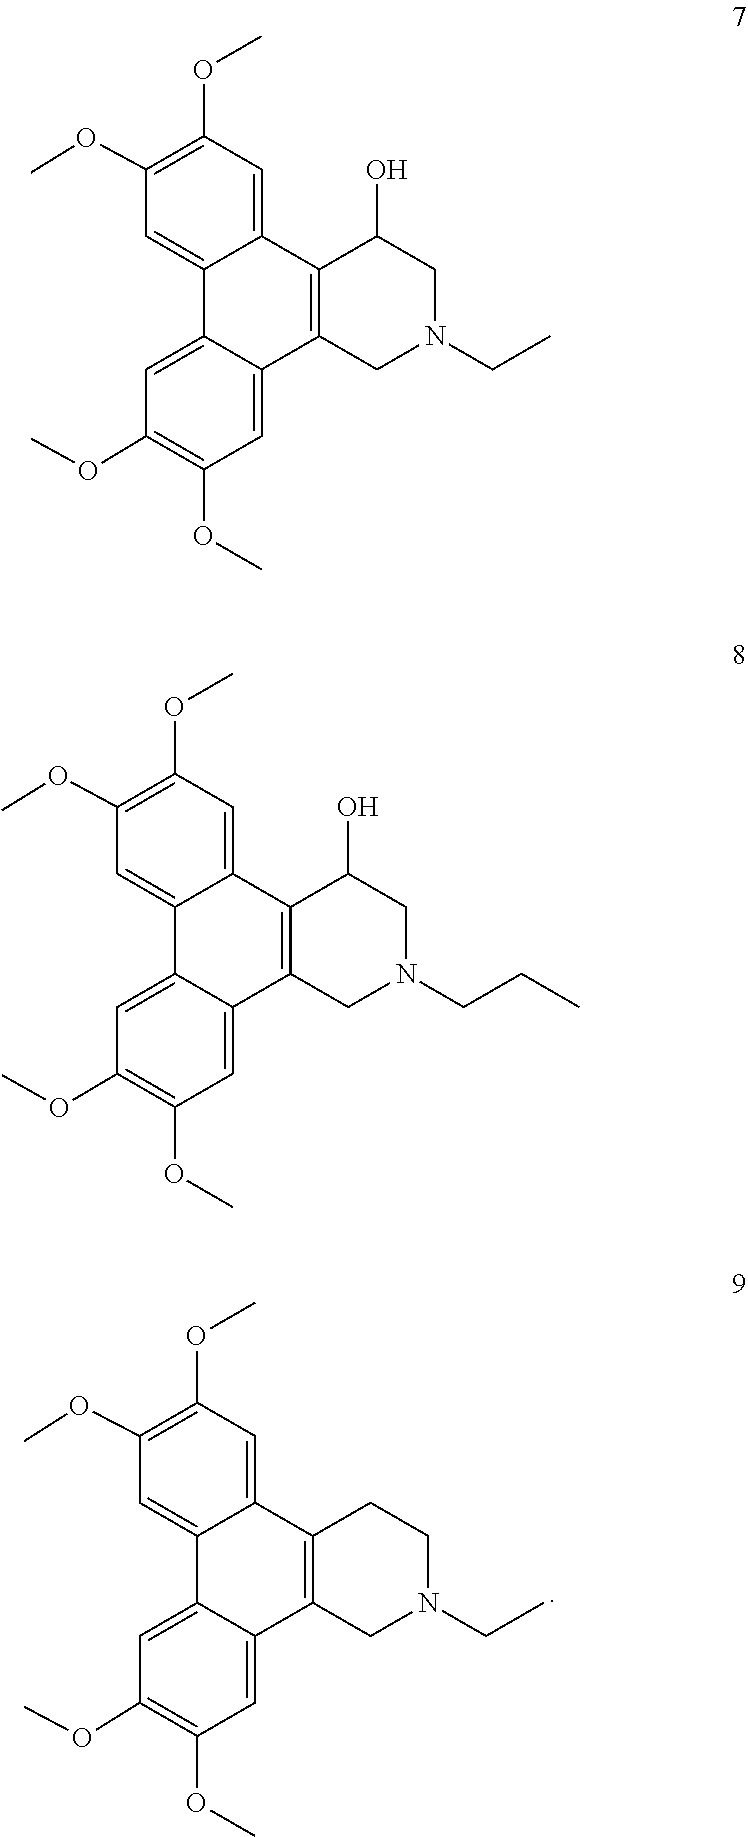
O(C1=C(OC)C=C2C3=C(CN(CC)CC3)C3=CC(OC)=C(OC)C=C3C2=C1)C.C1(OC)=C(OC)C=C2C(=C1)C1=C(CN(CC)CC1O)C1=CC(OC)=C(OC)C=C21.O(C1=C(OC)C=C2C3=CC(OC)=C(OC)C=C3C3=C(CN(CCC)CC3O)C2=C1)C
